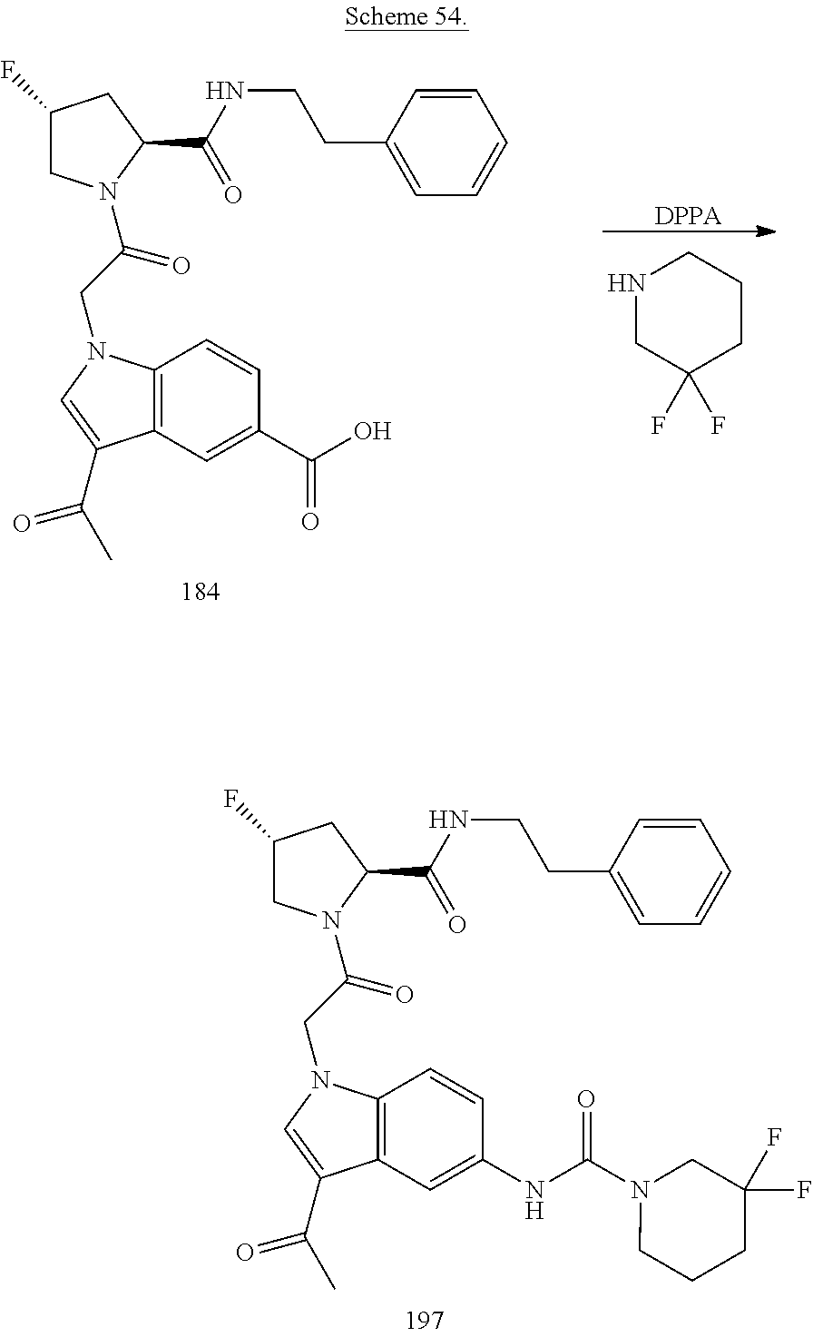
[DPPA].C12=C(C=C(C(O)=O)C=C1)C(C(C)=O)=CN2CC(=O)N1CC(F)CC1C(NCCC1=CC=CC=C1)=O.N1CC(F)(F)CCC1.C12=C(C=C(NC(N3CCCC(F)(F)C3)=O)C=C1)C(C(C)=O)=CN2CC(=O)N1CC(F)CC1C(NCCC1=CC=CC=C1)=O
